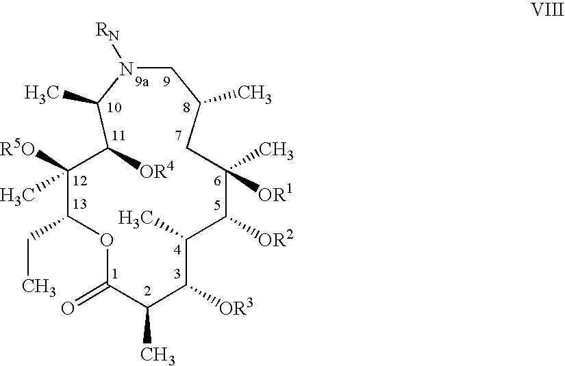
C1(C)([R5O])C(CC)OC(=O)C(C)C([OR3])C(C)C([OR2])C(C)([OR1])CC(C)CN([RN])C(C)C1[OR4]
